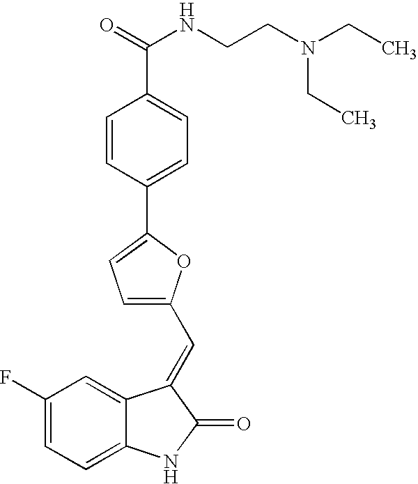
C1(F)=CC=C2C(=C1)C(=CC1=CC=C(C3=CC=C(C(=O)NCCN(CC)CC)C=C3)O1)C(=O)N2
